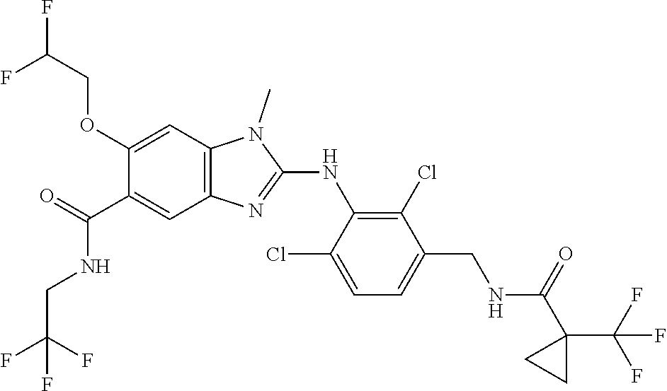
C1(OCC(F)F)=CC2=C(C=C1C(NCC(F)(F)F)=O)N=C(NC1=C(Cl)C(CNC(C3(C(F)(F)F)CC3)=O)=CC=C1Cl)N2C
